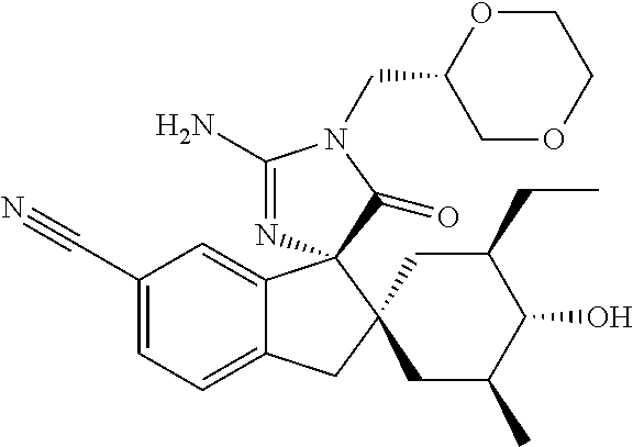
C1(C#N)=CC=C2C(=C1)C1(C3(C2)CC(C)C(O)C(CC)C3)N=C(N)N(CC2COCCO2)C1=O
